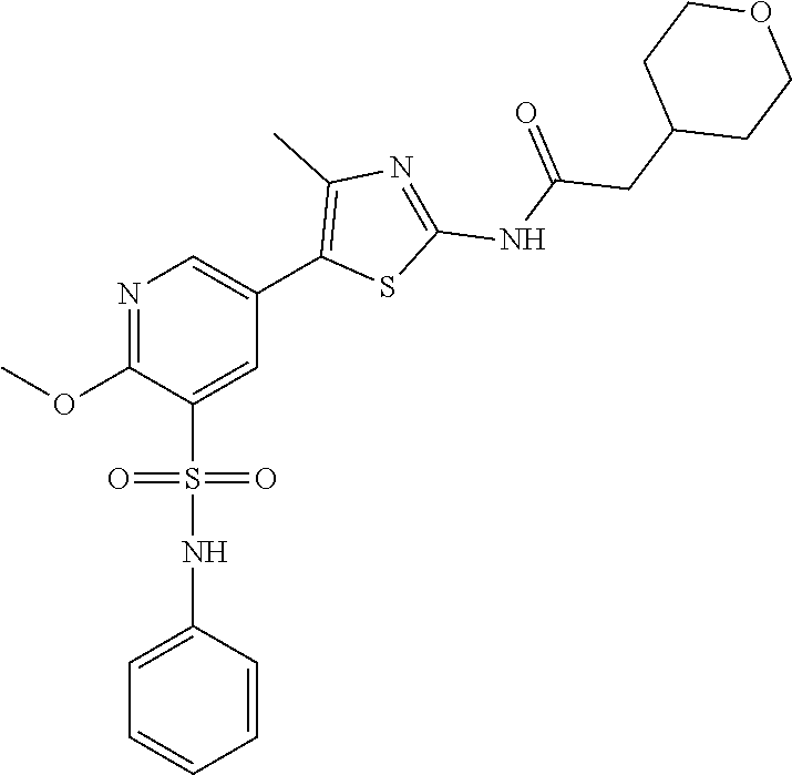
N1=C(OC)C(S(NC2=CC=CC=C2)(=O)=O)=CC(C2=C(C)N=C(NC(CC3CCOCC3)=O)S2)=C1
